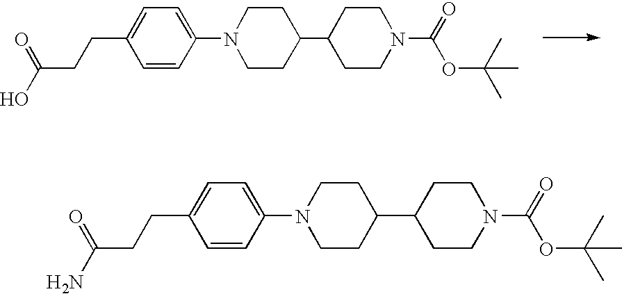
C1=CC(N2CCC(C3CCN(C(=O)OC(C)(C)C)CC3)CC2)=CC=C1CCC(O)=O.C1=CC(N2CCC(C3CCN(C(=O)OC(C)(C)C)CC3)CC2)=CC=C1CCC(N)=O
